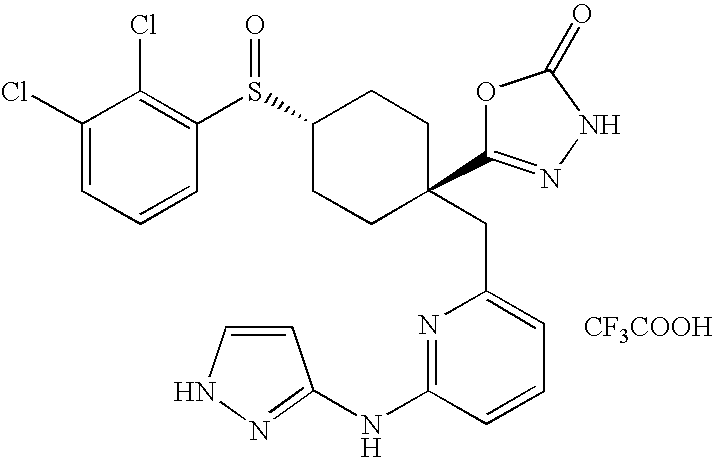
[CF3COOH].C(C1=CC=CC(NC2=NNC=C2)=N1)C1(C2=NNC(=O)O2)CCC(S(C2=C(Cl)C(Cl)=CC=C2)=O)CC1
